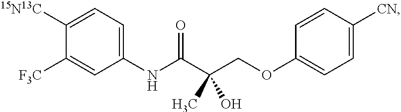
C1=C([F3C])C([15N13C])=CC=C1NC(C(COC1=CC=C([CN])C=C1)(C)O)=O
